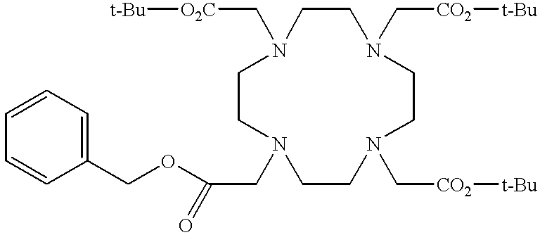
N1(C[CO2][t-Bu])CCN(C[O2C][t-Bu])CCN(CC(=O)OCC2=CC=CC=C2)CCN(C[CO2][t-Bu])CC1
